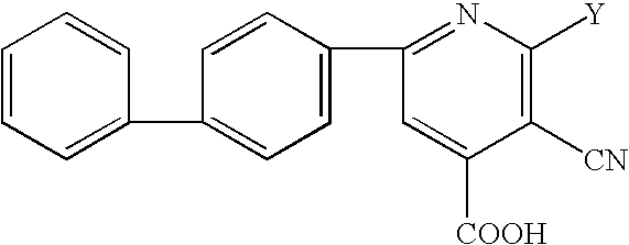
C1=CC=C(C2=CC=C(C3=NC([Y])=C([CN])C([COOH])=C3)C=C2)C=C1
